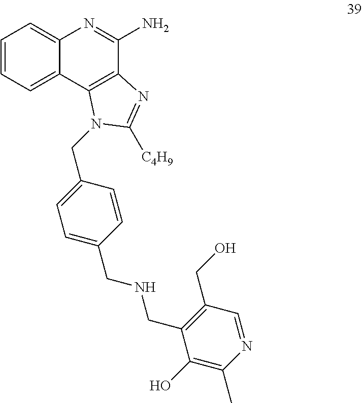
C1=CC=C2C(=C1)N=C(N)C1=C2N(CC2=CC=C(CNCC3=C(CO)C=NC(C)=C3O)C=C2)C([C4H9])=N1
